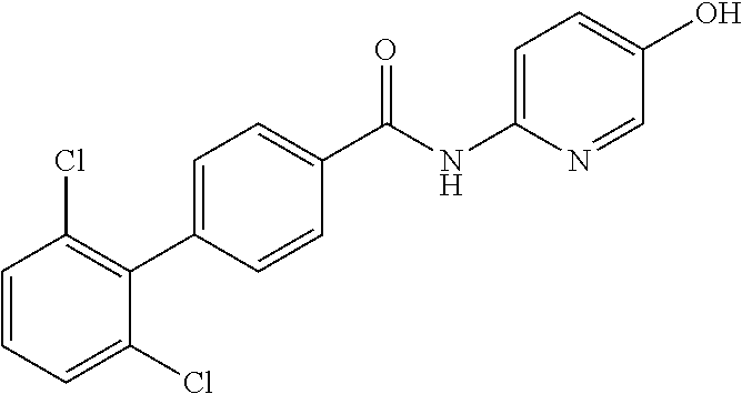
C1(C(NC2=CC=C(O)C=N2)=O)=CC=C(C2=C(Cl)C=CC=C2Cl)C=C1
